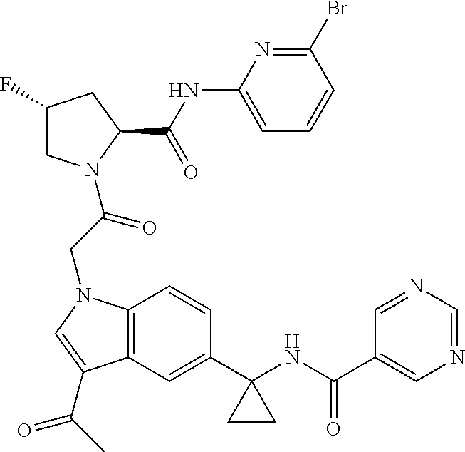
C1(F)CN(C(CN2C3=C(C=C(C4(NC(C5=CN=CN=C5)=O)CC4)C=C3)C(C(C)=O)=C2)=O)C(C(NC2=CC=CC(Br)=N2)=O)C1
